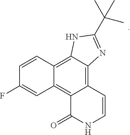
C12=C3C(=C4C(=C1C(=O)NC=C2)C=C(F)C=C4)NC(C(C)(C)C)=N3
